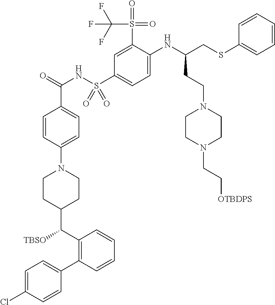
C1=CC=CC(SCC(NC2=CC=C(S(NC(=O)C3=CC=C(N4CCC(C(C5=C(C6=CC=C(Cl)C=C6)C=CC=C5)[TBSO])CC4)C=C3)(=O)=O)C=C2S(=O)(=O)C(F)(F)F)CCN2CCN(CC[OTBDPS])CC2)=C1
